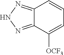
C12=NNN=C1C=CC=C2[OCF3]
